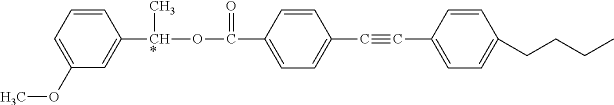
C1(OC)=CC=CC([CH*](OC(=O)C2=CC=C(C#CC3=CC=C(CCCC)C=C3)C=C2)C)=C1
